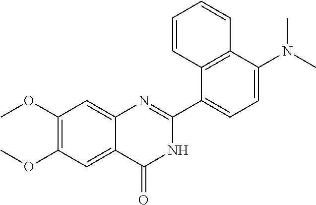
C1(OC)=C(OC)C=C2C(=C1)N=C(C1=CC=C(N(C)C)C3=C1C=CC=C3)NC2=O
